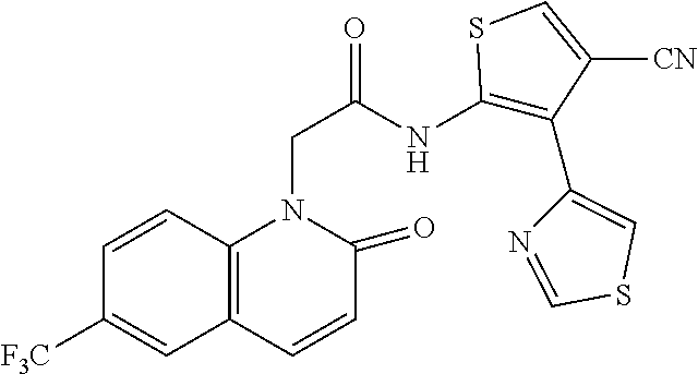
C1=CC2=C(C=C1[F3C])C=CC(=O)N2CC(NC1=C(C2=CSC=N2)C([CN])=CS1)=O
